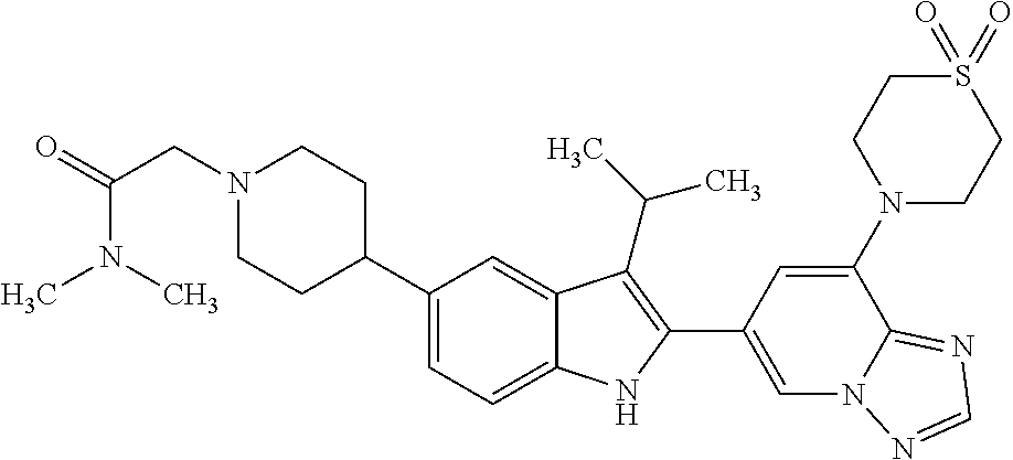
N1(CC(=O)N(C)C)CCC(C2=CC=C3C(=C2)C(C(C)C)=C(C2=CN4C(=NC=N4)C(N4CCS(=O)(=O)CC4)=C2)N3)CC1
